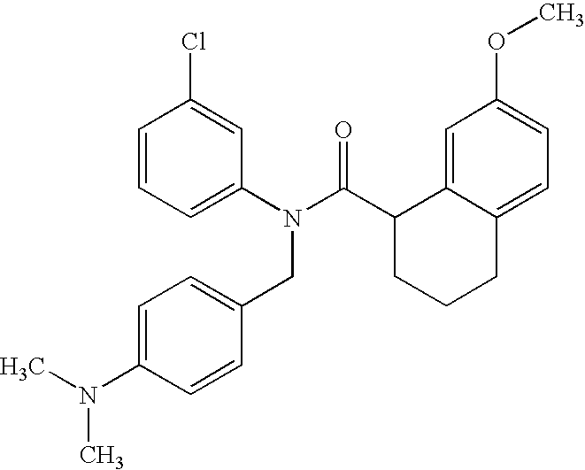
C1=CC(Cl)=CC(N(C(C2CCCC3=CC=C(OC)C=C23)=O)CC2=CC=C(N(C)C)C=C2)=C1
